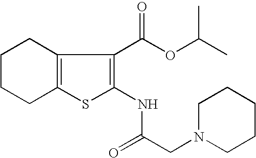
C1CCC2=C(C1)C(C(OC(C)C)=O)=C(NC(=O)CN1CCCCC1)S2
